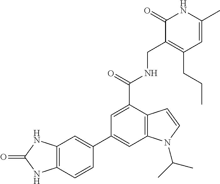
C1=C(C)NC(=O)C(CNC(C2=CC(C3=CC4=C(C=C3)NC(=O)N4)=CC3=C2C=CN3C(C)C)=O)=C1CCC
